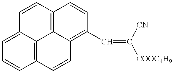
C1=C2C3=C(C=C1)C=CC1=C(C=C([COOC4H9])[CN])C=CC(=C31)C=C2
